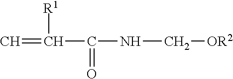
C=C([R1])C(NC[OR2])=O
